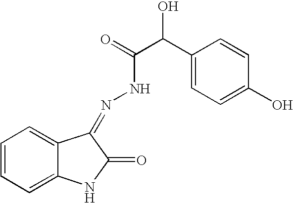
C1=CC=C2C(=C1)C(=NNC(C(O)C1=CC=C(O)C=C1)=O)C(=O)N2
